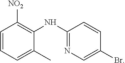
C1=CC(Br)=CN=C1NC1=C([NO2])C=CC=C1C
